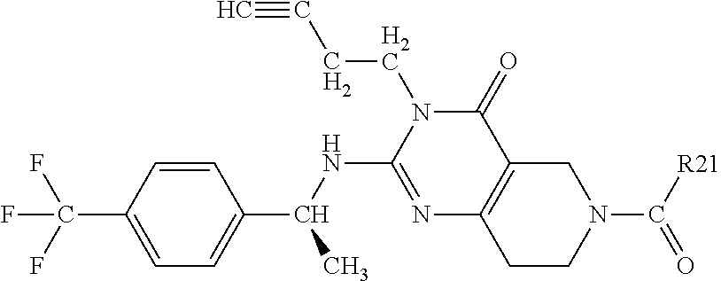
C1=CC(C(F)(F)F)=CC=C1C(C)NC1=NC2=C(C(=O)N1CCC#C)CN(C(=O)[R21])CC2
